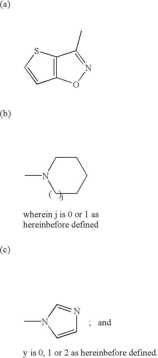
C12=C(SC=C1)C(C)=NO2.N1(C)CCCCC1.C1=CN(C)C=N1
